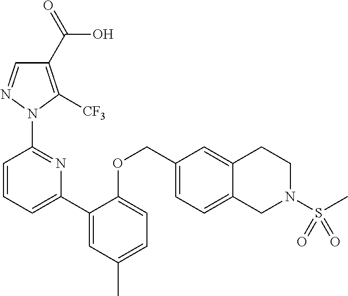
C1(C(=O)O)=C([CF3])N(C2=NC(C3=CC(C)=CC=C3OCC3=CC=C4C(=C3)CCN(S(C)(=O)=O)C4)=CC=C2)N=C1
